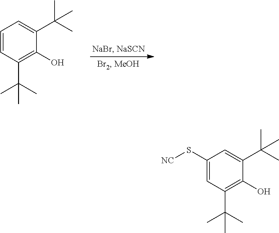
C1=CC(C(C)(C)C)=C(O)C(C(C)(C)C)=C1.C1(S[NC])=CC(C(C)(C)C)=C(O)C(C(C)(C)C)=C1
